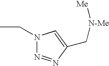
CCN1N=NC(C[N-Me][Me])=C1
